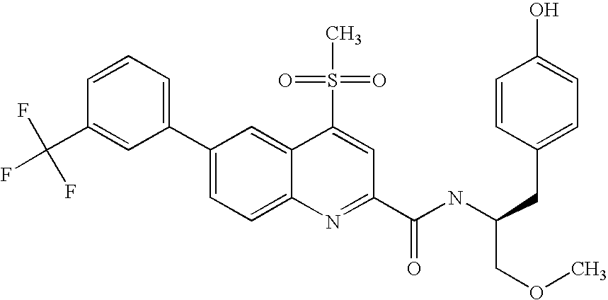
C1=CC(C(F)(F)F)=CC(C2=CC=C3C(=C2)C(S(=O)(=O)C)=CC(C(NC(CC2=CC=C(O)C=C2)COC)=O)=N3)=C1
